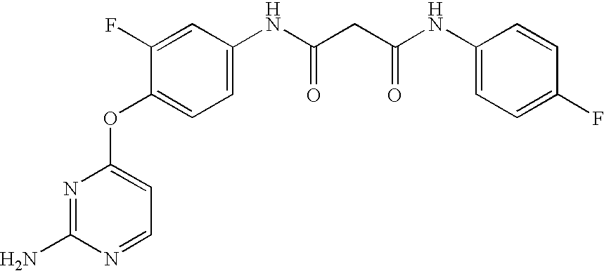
NC1=NC(OC2=CC=C(NC(=O)CC(=O)NC3=CC=C(F)C=C3)C=C2F)=CC=N1
